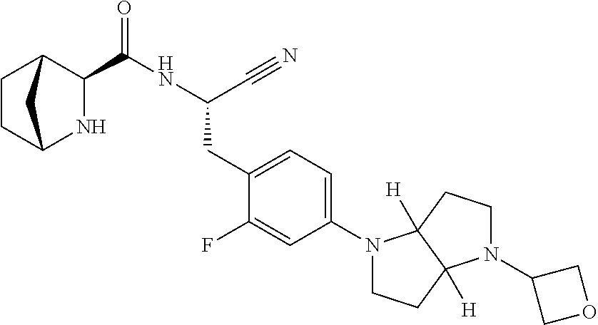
N1C2CCC(C1C(NC(C#N)CC1=CC=C(N3CCC4([H])C3([H])CCN4C3COC3)C=C1F)=O)C2
